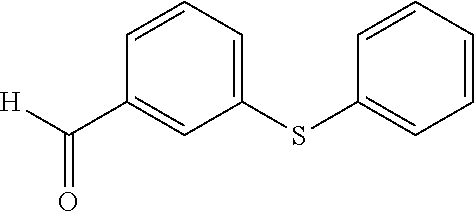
C(C1=CC(SC2=CC=CC=C2)=CC=C1)([H])=O
